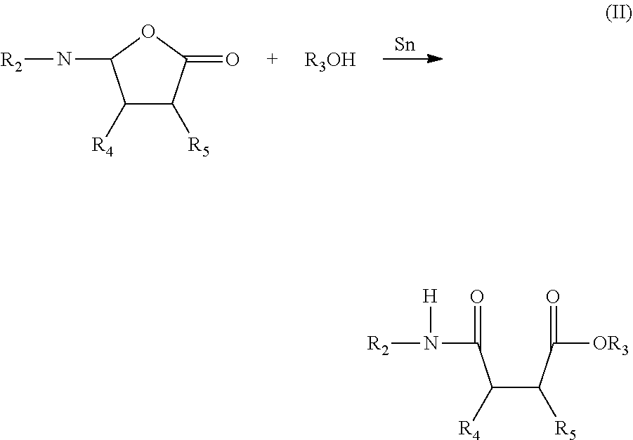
[Sn].C1([R4])C([R5])C(=O)OC1N[R2].[R3OH].C(C(C([OR3])=O)[R5])(C(N([R2])[H])=O)[R4]
